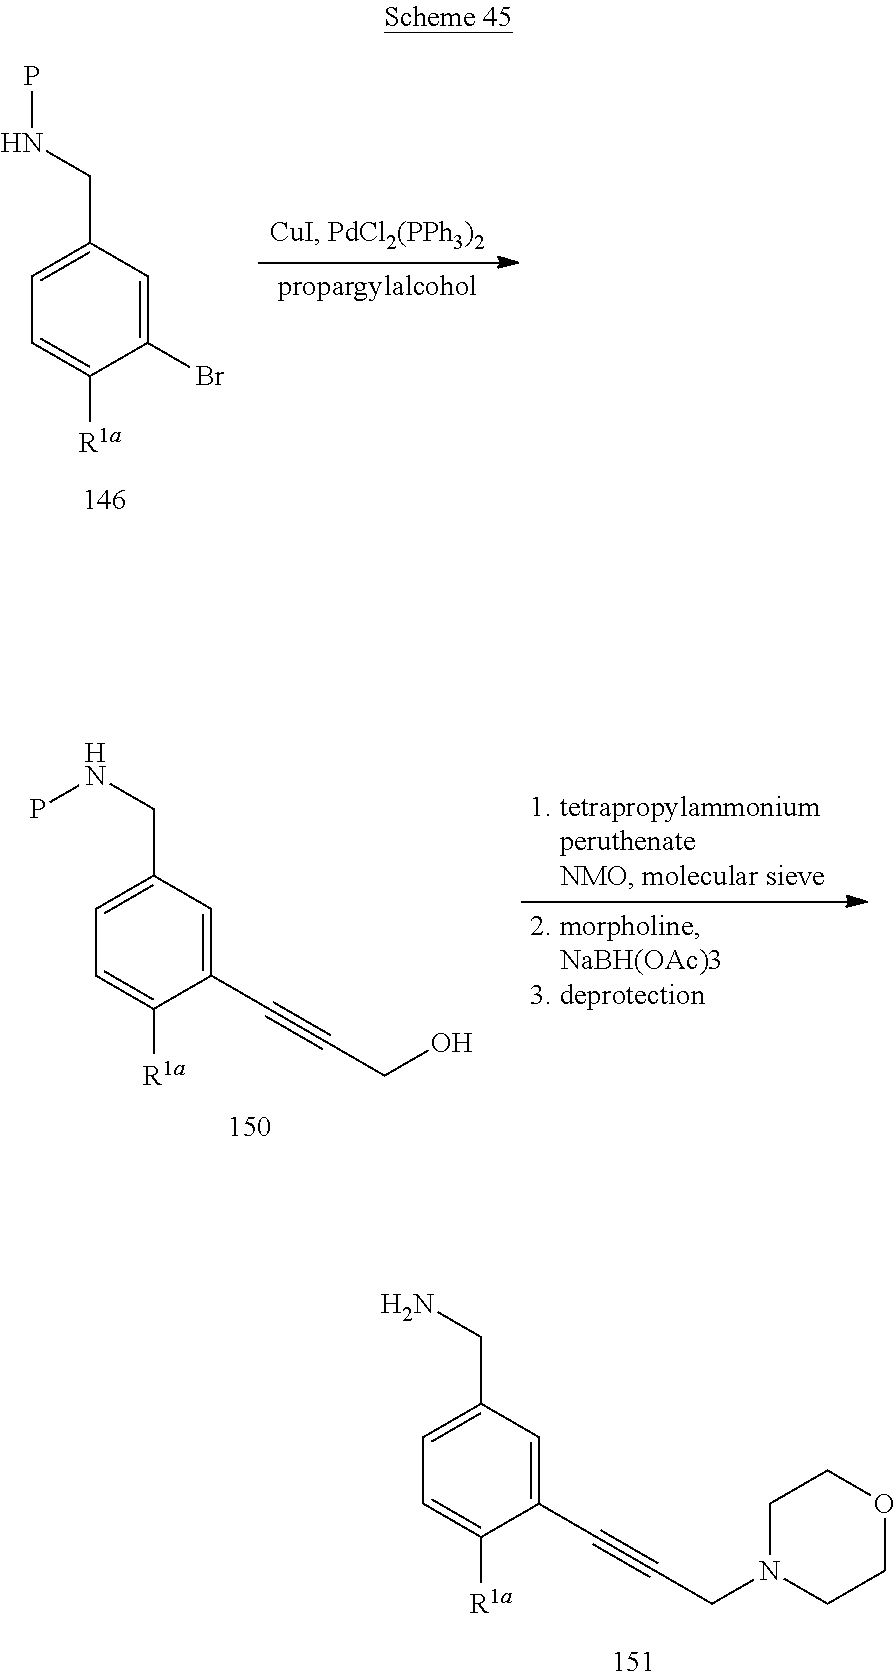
C1(CNP)=CC=C([R1a])C(Br)=C1.C1(CNP)=CC=C([R1a])C(C#CCO)=C1.C1(CN)=CC=C([R1a])C(C#CCN2CCOCC2)=C1
